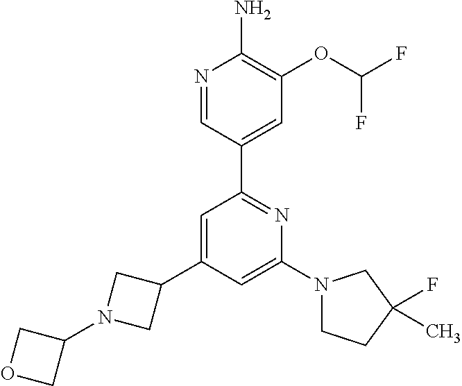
N1=CC(C2=NC(N3CCC(F)(C)C3)=CC(C3CN(C4COC4)C3)=C2)=CC(OC(F)F)=C1N
